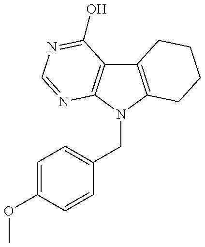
C12=C(N(CC3=CC=C(OC)C=C3)C3=C1C(O)=NC=N3)CCCC2
